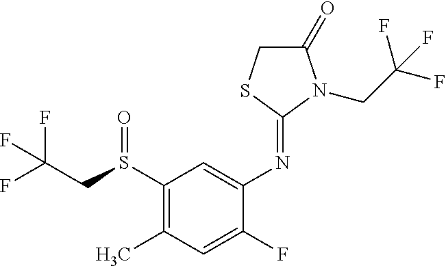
FC(CS(C1=C(C)C=C(F)C(N=C2SCC(=O)N2CC(F)(F)F)=C1)=O)(F)F
